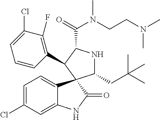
C1=C(Cl)C=C2C(=C1)C1(C(=O)N2)C(CC(C)(C)C)NC(C(=O)N(CCN(C)C)C)C1C1=C(F)C(Cl)=CC=C1
